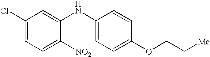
C1(Cl)=CC=C([NO2])C(NC2=CC=C(OCC[Me])C=C2)=C1
